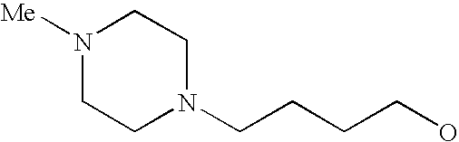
N1(CCCCO)CCN([Me])CC1
